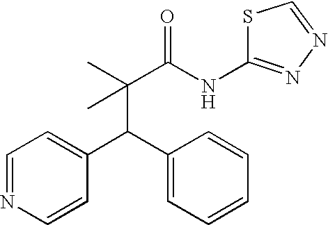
C1(C(C2=CC=CC=C2)C(C)(C(NC2=NN=CS2)=O)C)=CC=NC=C1
